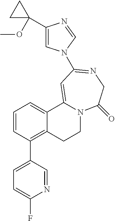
C1=CC(C2=CC=C(F)N=C2)=C2C(=C1)C1=CC(N3C=C(C4(OC)CC4)N=C3)=NCC(=O)N1CC2
